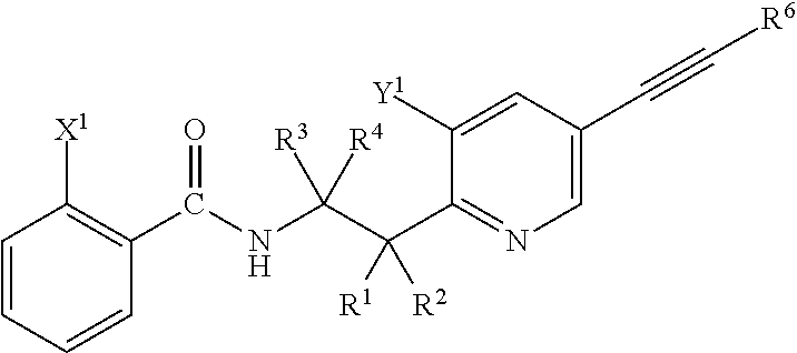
C1=CC=CC(C(NC(C(C2=NC=C(C#C[R6])C=C2[Y1])([R1])[R2])([R3])[R4])=O)=C1[X1]
